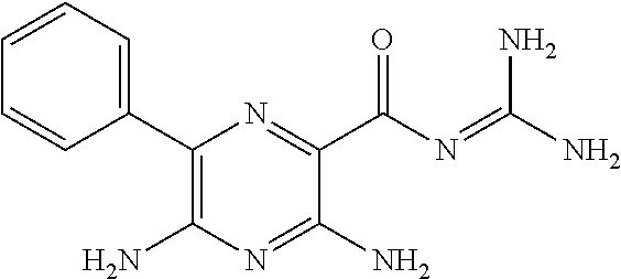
C1(C2=CC=CC=C2)=C(N)N=C(N)C(C(N=C(N)N)=O)=N1
